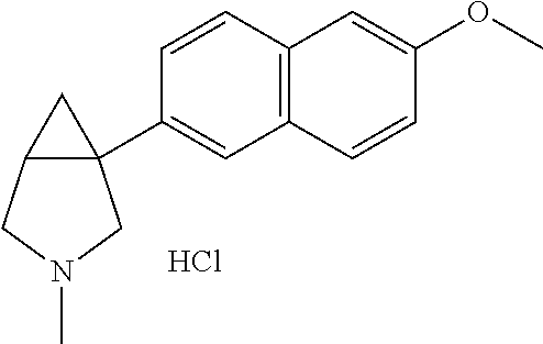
C1=CC2=C(C=C1C13C(C1)CN(C)C3)C=CC(OC)=C2.Cl
